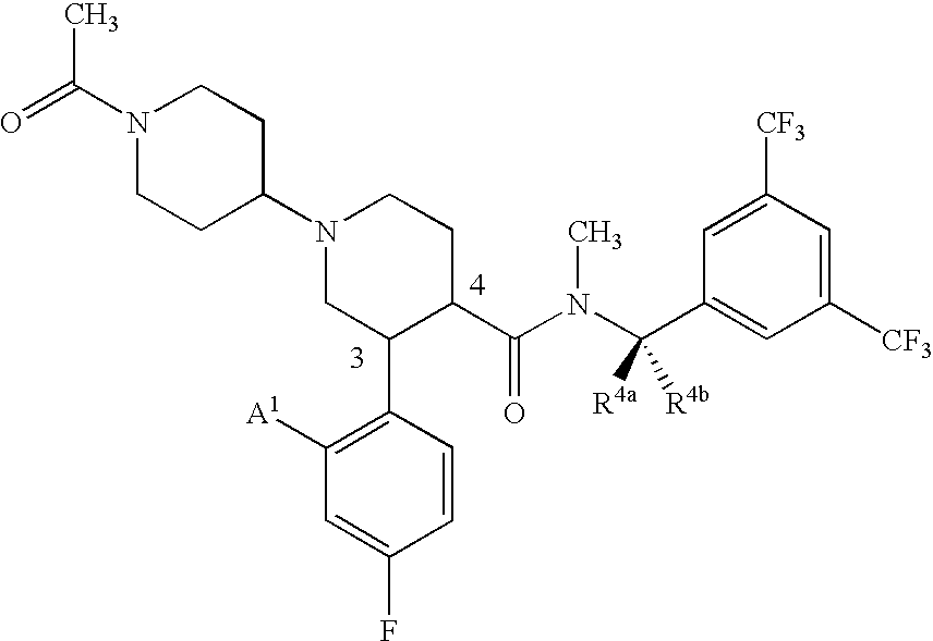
N1(C2CCN(C(=O)C)CC2)CC(C2=C([A1])C=C(F)C=C2)C(C(N(C(C2=CC([CF3])=CC([CF3])=C2)([R4a])[R4b])C)=O)CC1
